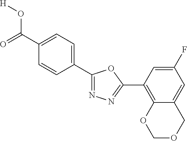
C1(C(=O)O[H])=CC=C(C2=NN=C(C3=C4C(=CC(F)=C3)COCO4)O2)C=C1
